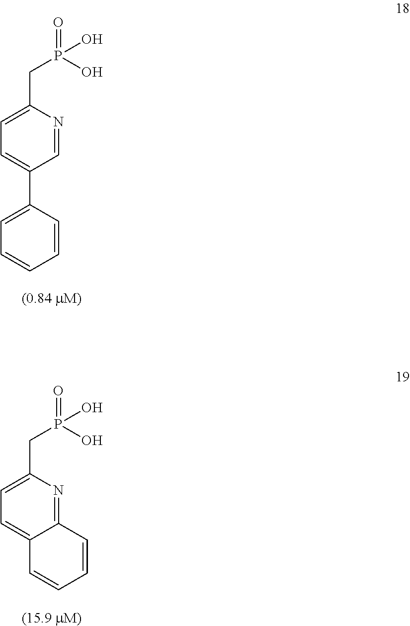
C1=NC(CP(=O)(O)O)=CC=C1C1=CC=CC=C1.C12=NC(CP(=O)(O)O)=CC=C1C=CC=C2
